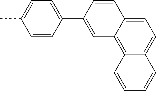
CC1=CC=C(C2=CC3=C4C(=CC=C3C=C2)C=CC=C4)C=C1
